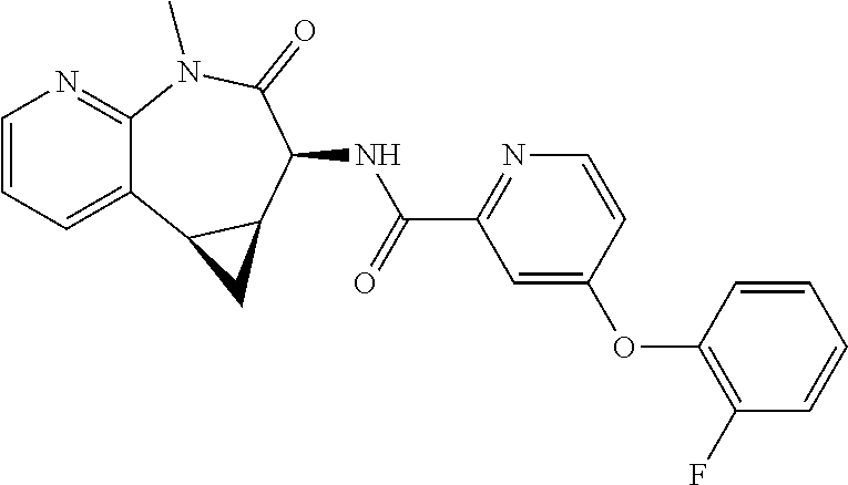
C12=CC=CN=C1N(C)C(=O)C(NC(C1=NC=CC(OC3=C(F)C=CC=C3)=C1)=O)C1C2C1
